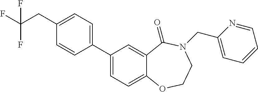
C1(C2=CC=C(CC(F)(F)F)C=C2)=CC=C2C(=C1)C(=O)N(CC1=CC=CC=N1)CCO2
